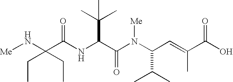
N(C(C(N(C(C=C(C(O)=O)C)C(C)C)[Me])=O)C(C)(C)C)C(=O)C(N[Me])(CC)CC
